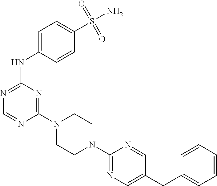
C1(N2CCN(C3=NC=C(CC4=CC=CC=C4)C=N3)CC2)=NC(NC2=CC=C(S(N)(=O)=O)C=C2)=NC=N1
